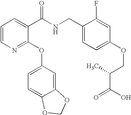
C1=CN=C(OC2=CC=C3C(=C2)OCO3)C(C(NCC2=CC=C(OCC(C(=O)O)C)C=C2F)=O)=C1
